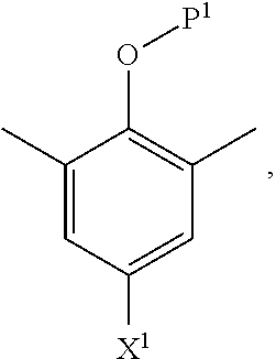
O([P1])C1=C(C)C=C([X1])C=C1C
